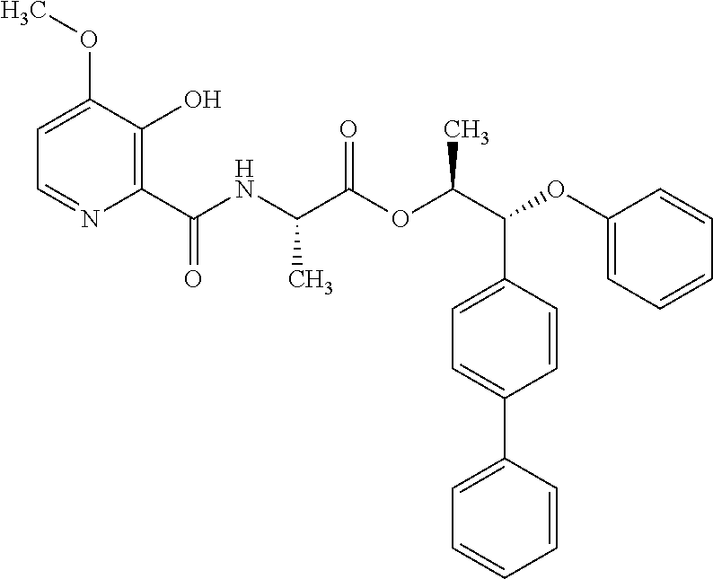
C1=C(OC)C(O)=C(C(NC(C(OC(C(C2=CC=C(C3=CC=CC=C3)C=C2)OC2=CC=CC=C2)C)=O)C)=O)N=C1
